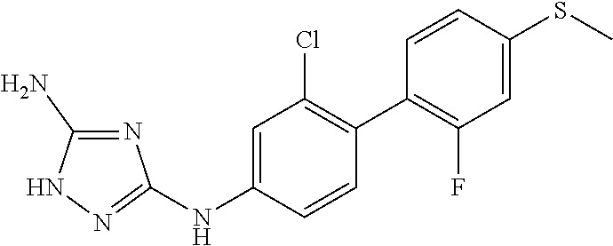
C1=CC(SC)=CC(F)=C1C1=C(Cl)C=C(NC2=NNC(N)=N2)C=C1
